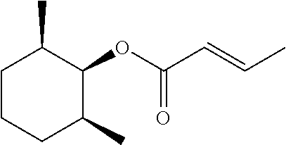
C1CCC(C)C(OC(C=CC)=O)C1C
